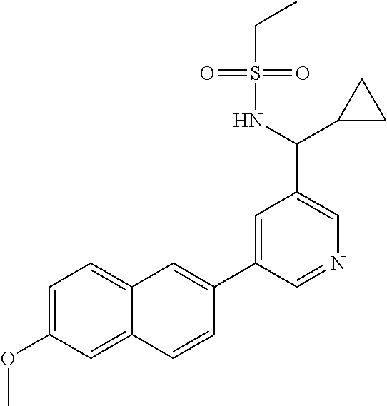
C1=C(OC)C=C2C(=C1)C=C(C1=CC(C(NS(=O)(=O)CC)C3CC3)=CN=C1)C=C2
